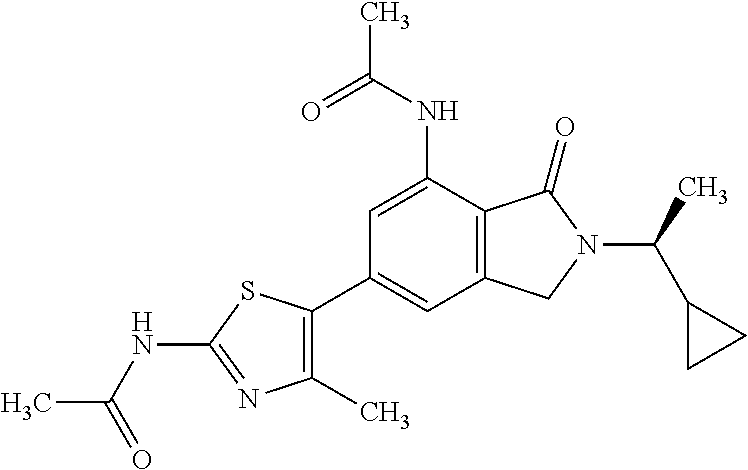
C1=C(NC(C)=O)C2=C(C=C1C1=C(C)N=C(NC(C)=O)S1)CN(C(C1CC1)C)C2=O
